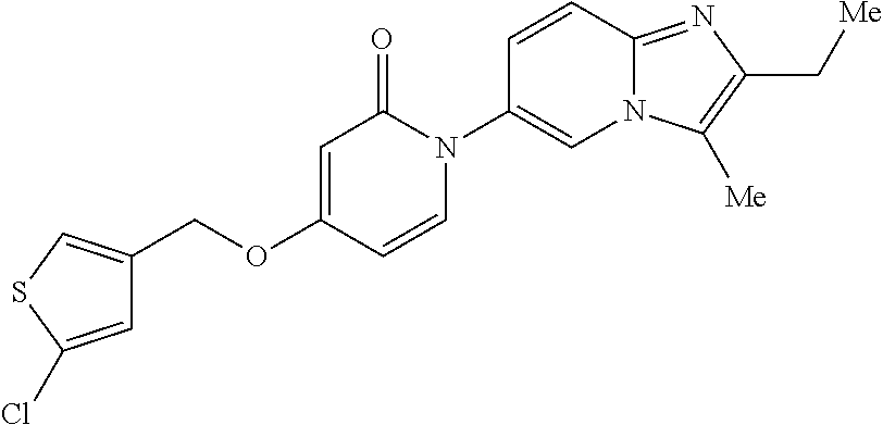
C(OC1=CC(=O)N(C2=CN3C(=NC(C[Me])=C3[Me])C=C2)C=C1)C1=CSC(Cl)=C1
